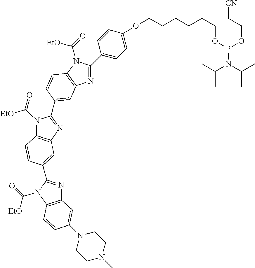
C1(C2=NC3=C(N2C([EtO])=O)C=CC(C2=NC4=C(N2C([EtO])=O)C=CC(C2=NC5=C(N2C([EtO])=O)C=CC(N2CCN(C)CC2)=C5)=C4)=C3)=CC=C(OCCCCCCOP(OCC[CN])N(C(C)C)C(C)C)C=C1
